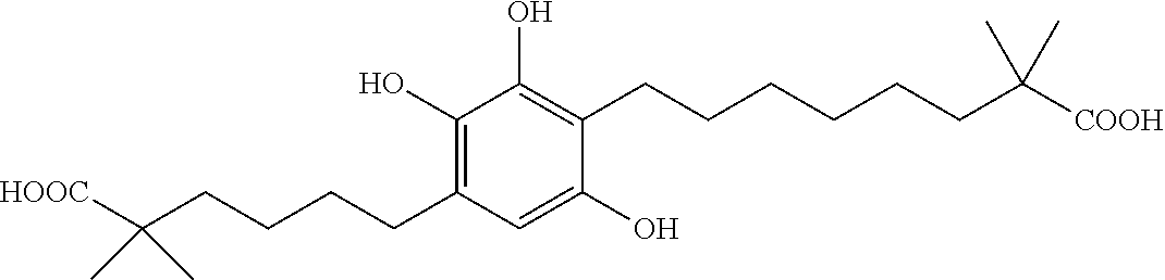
C1(O)=C(CCCCCCC(C)(C)[COOH])C(O)=CC(CCCCC(C)(C)[HOOC])=C1O
